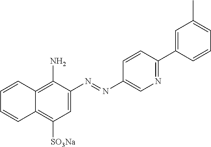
C1=CC2=C(N)C(N=NC3=CN=C(C4=CC(C)=CC=C4)C=C3)=CC([SO3Na])=C2C=C1
